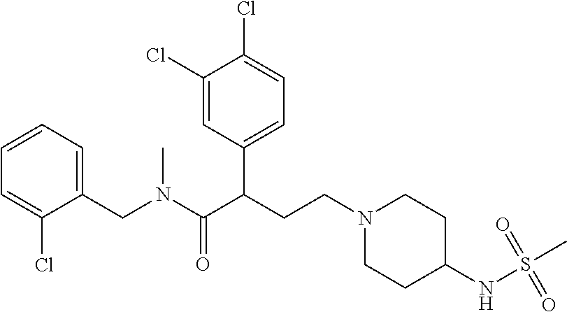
C1(CN(C(C(CCN2CCC(NS(C)(=O)=O)CC2)C2=CC=C(Cl)C(Cl)=C2)=O)C)=CC=CC=C1Cl
